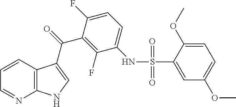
C1=CC2=C(N=C1)NC=C2C(C1=C(F)C(NS(C2=CC(OC)=CC=C2OC)(=O)=O)=CC=C1F)=O
